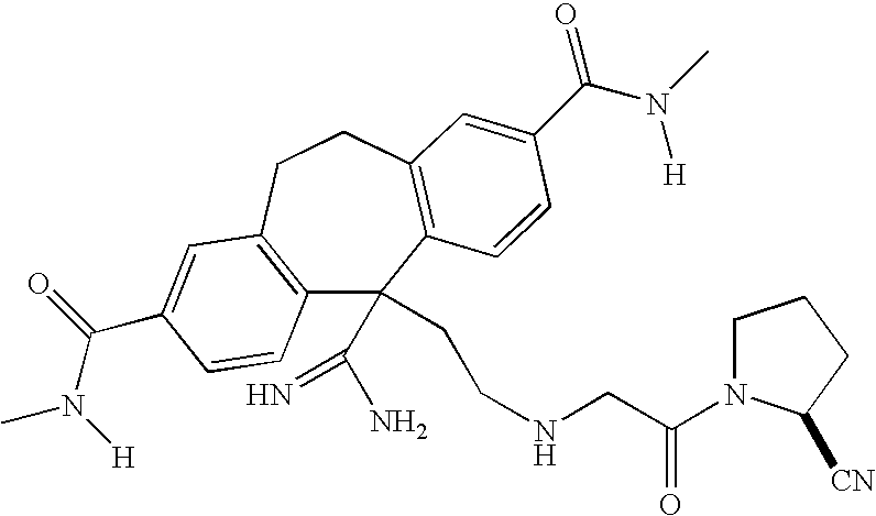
C12=C(CCC3=C(C=CC(C(=O)N([H])C)=C3)C1(CCNCC(=O)N1CCCC1[CN])C(N)=N)C=C(C(N(C)[H])=O)C=C2
